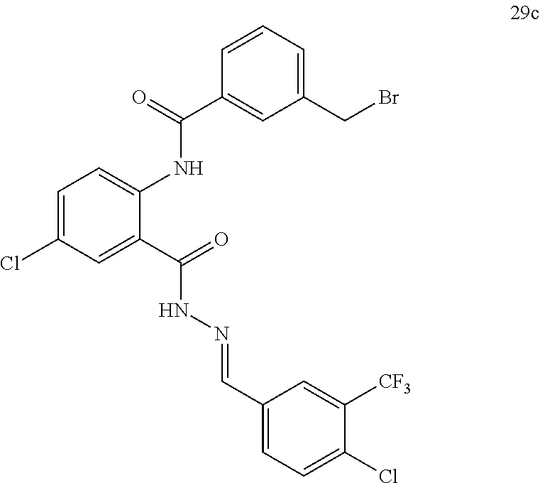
C1=C(Cl)C=C(C(=O)NN=CC2=CC=C(Cl)C([CF3])=C2)C(NC(C2=CC(CBr)=CC=C2)=O)=C1
